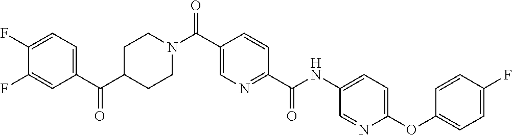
C1CN(C(C2=CN=C(C(=O)NC3=CC=C(OC4=CC=C(F)C=C4)N=C3)C=C2)=O)CCC1C(C1=CC=C(F)C(F)=C1)=O
